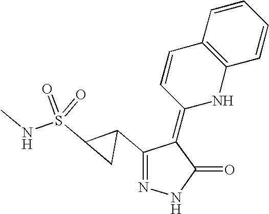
N1=C(C2C(S(NC)(=O)=O)C2)C(=C2NC3=C(C=C2)C=CC=C3)C(=O)N1
